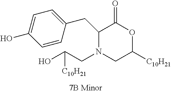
C1(CC2=CC=C(O)C=C2)N(CC(O)[C10H21])CC([C10H21])OC1=O
